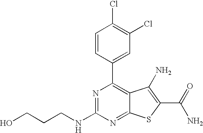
N1=C(NCCCO)N=C2C(=C1C1=CC(Cl)=C(Cl)C=C1)C(N)=C(C(N)=O)S2
